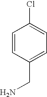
NCC1=CC=C(Cl)C=C1
